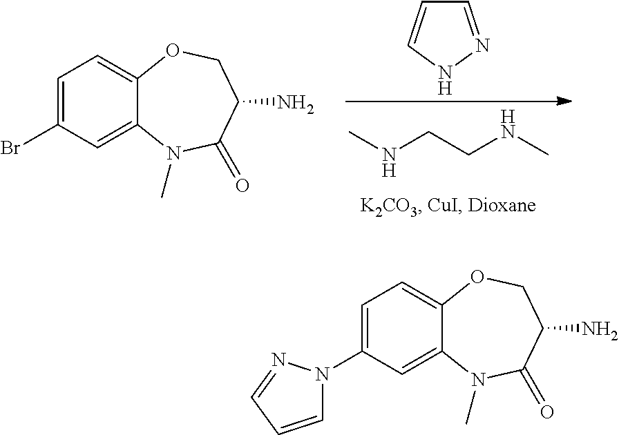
C1=C(Br)C=C2C(=C1)OCC(N)C(=O)N2C.C1=NNC=C1.CNCCNC.C1=C(N2C=CC=N2)C=C2C(=C1)OCC(N)C(=O)N2C
